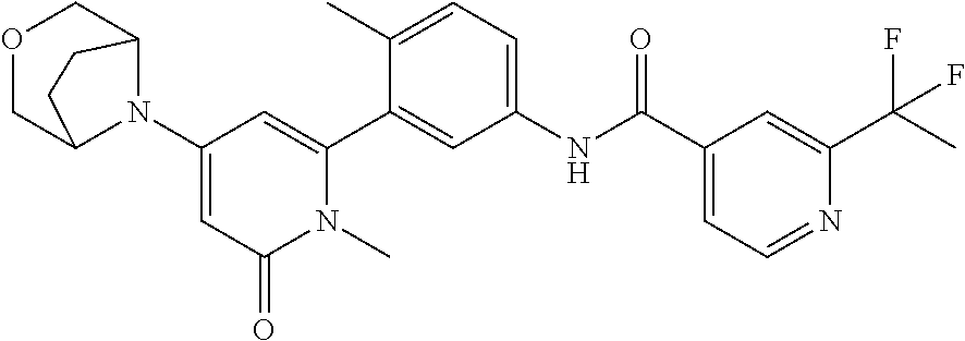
O1CC2N(C3=CC(=O)N(C)C(C4=CC(NC(C5=CC=NC(C(F)(C)F)=C5)=O)=CC=C4C)=C3)C(C1)CC2
